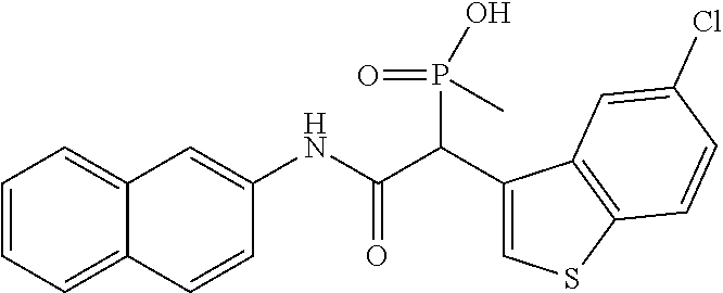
C1(NC(C(C2=CSC3=C2C=C(Cl)C=C3)P(=O)(O)C)=O)=CC2=CC=CC=C2C=C1
